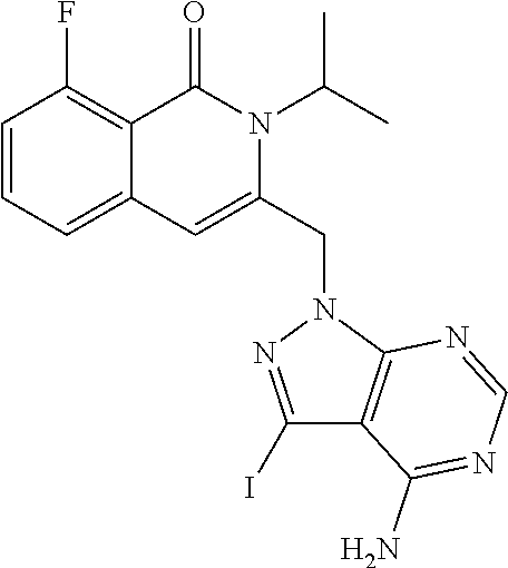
C1=CC=C2C(=C1F)C(=O)N(C(C)C)C(CN1C3=C(C(N)=NC=N3)C(I)=N1)=C2
